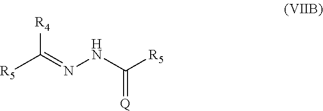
[R4]C([R5])=NNC(=[Q])[R5]
